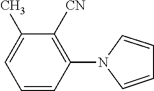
C1([CN])=C(N2C=CC=C2)C=CC=C1C
